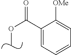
C(OC)(=O)C1=CC=CC=C1[OMe]
